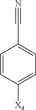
C1=CC([X4])=CC=C1C#N
